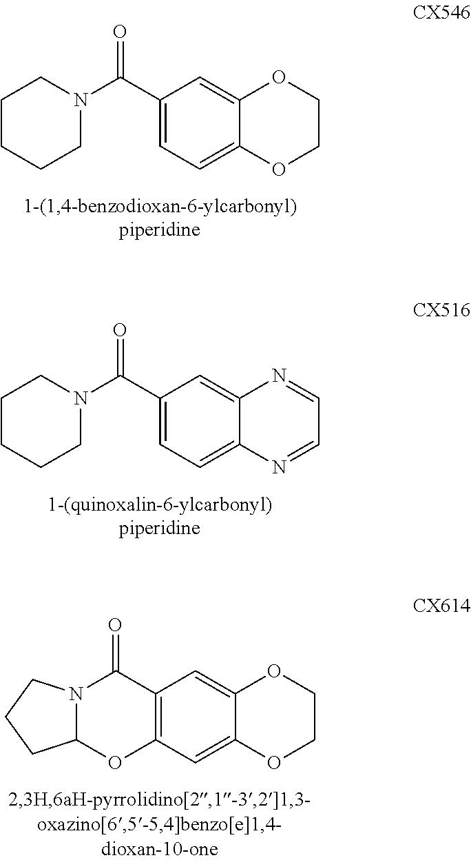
C1CCCN(C(C2=CC=C3C(=C2)OCCO3)=O)C1.C1CCCN(C(C2=CC=C3C(=C2)N=CC=N3)=O)C1.C12N(C(=O)C3=C(C=C4C(=C3)OCCO4)O1)CCC2
